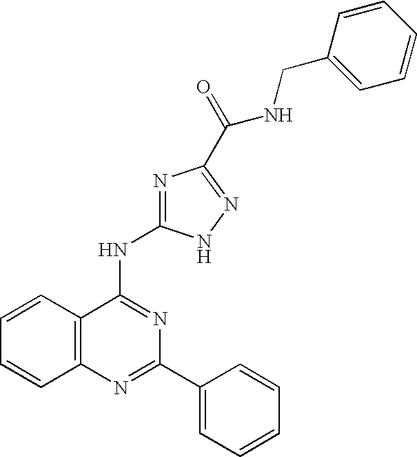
C12=C(N=C(C3=CC=CC=C3)N=C1NC1=NC(C(=O)NCC3=CC=CC=C3)=NN1)C=CC=C2
